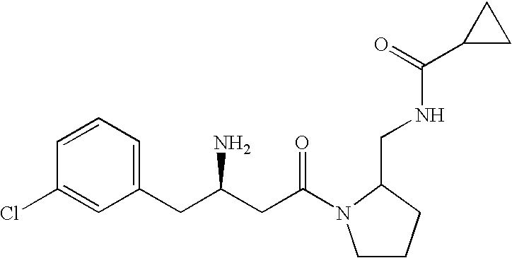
C1=CC=C(CC(N)CC(=O)N2CCCC2CNC(=O)C2CC2)C=C1Cl
